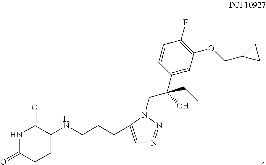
N1C(=O)CCC(NCCCC2=CN=NN2CC(C2=CC(OCC3CC3)=C(F)C=C2)(CC)O)C1=O
